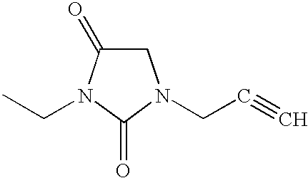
C1C(=O)N(CC)C(=O)N1CC#C
